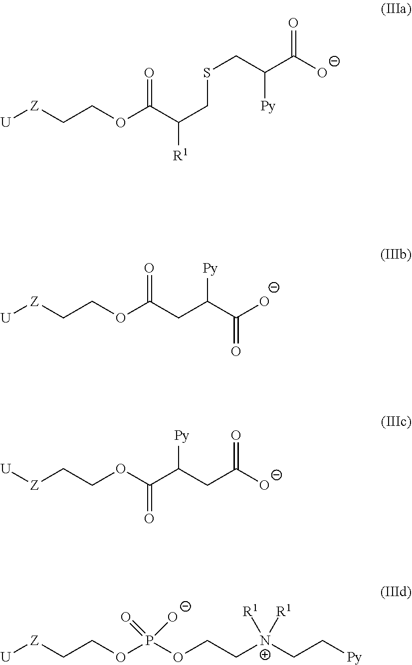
[U][Z]CCOC(C(CSCC(C([O-])=O)[Py])[R1])=O.[U][Z]CCOC(CC([Py])C([O-])=O)=O.[U][Z]CCOC(C(CC([O-])=O)[Py])=O.[U][Z]CCOP(OCC[N+](CC[Py])([R1])[R1])(=O)[O-]
